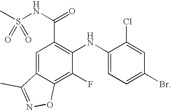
C1(F)=C2C(=CC(C(=O)NS(C)(=O)=O)=C1NC1=CC=C(Br)C=C1Cl)C(C)=NO2
